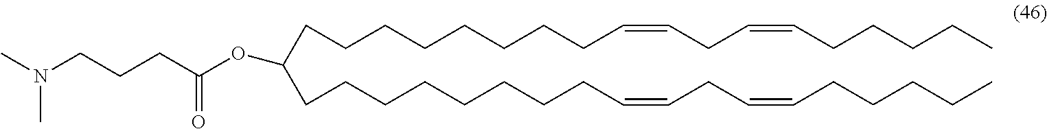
C(CCCCCCCCC=CCC=CCCCCC)(CCCCCCCCC=CCC=CCCCCC)OC(=O)CCCN(C)C
